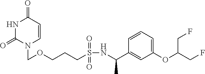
N1C(=O)N(COCCCS(NC(C2=CC(OC(CF)CF)=CC=C2)C)(=O)=O)C=CC1=O
